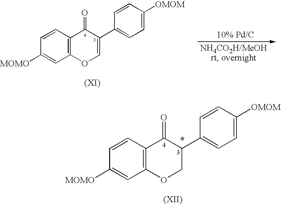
C1([MOMO])=CC2=C(C=C1)C(=O)C(C1=CC=C([OMOM])C=C1)=CO2.C1([MOMO])=CC2=C(C=C1)C(=O)C(C1=CC=C([OMOM])C=C1)CO2
